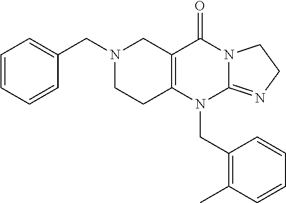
C12=C(N(CC3=C(C)C=CC=C3)C3=NCCN3C1=O)CCN(CC1=CC=CC=C1)C2
